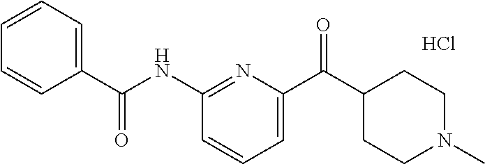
C1(NC(C2=CC=CC=C2)=O)=NC(C(C2CCN(C)CC2)=O)=CC=C1.Cl
